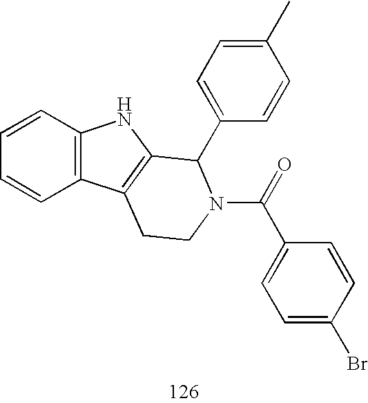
C1=CC2=C(C=C1)NC1=C2CCN(C(=O)C2=CC=C(Br)C=C2)C1C1=CC=C(C)C=C1
